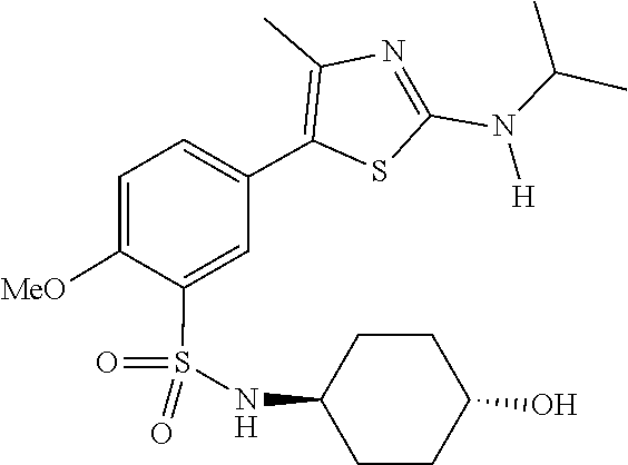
CC(N(C1=NC(C)=C(C2=CC=C([MeO])C(S(=O)(=O)NC3CCC(O)CC3)=C2)S1)[H])C
